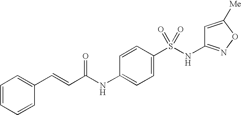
C1=CC=CC(C=CC(NC2=CC=C(S(NC3=NOC([Me])=C3)(=O)=O)C=C2)=O)=C1
